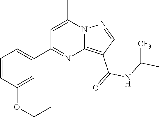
C12=C(C(=O)NC(C)[CF3])C=NN1C(C)=CC(C1=CC=CC(OCC)=C1)=N2
